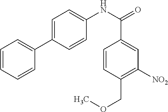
C1=CC=CC(C2=CC=C(NC(=O)C3=CC([NO2])=C(COC)C=C3)C=C2)=C1
